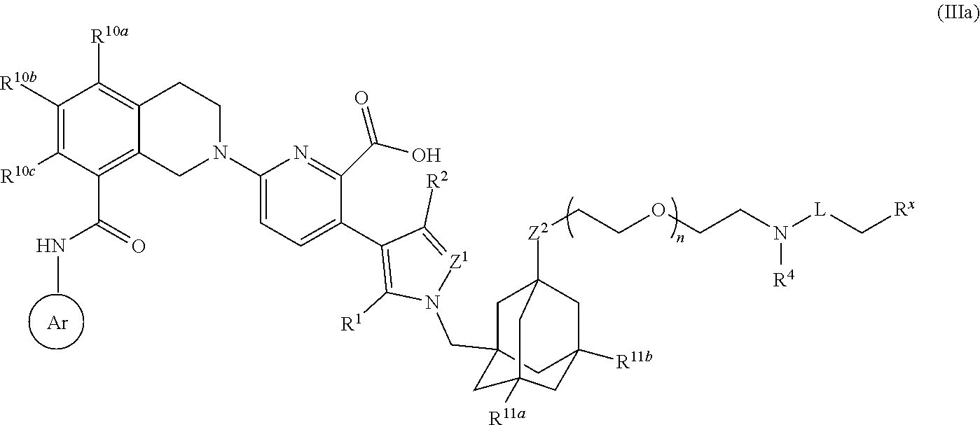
C1([R10b])=C([R10c])C(C(=O)NC)=C2C(=C1[R10a])CCN(C1=CC=C(C3=C([R1])N(CC45CC6([Z2]CCOCCN([L]C[Rx])[R4])CC([R11b])(C4)CC([R11a])(C5)C6)[Z1]=C3[R2])C(C(=O)O)=N1)C2.[Ar]
